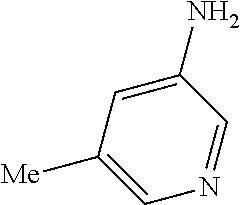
C1(N)=CC([Me])=CN=C1
